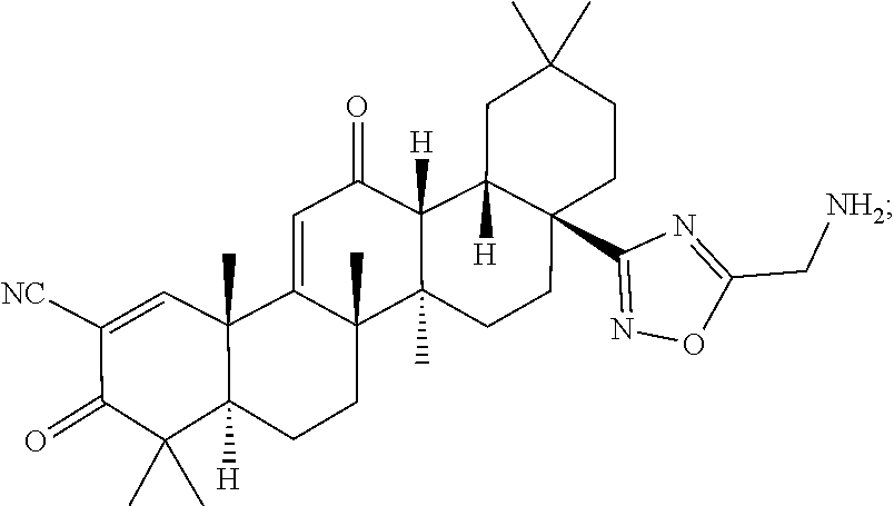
C(C1=NC(C23C([H])(C4([H])C(=O)C=C5C6(C)C([H])(CCC5(C)C4(C)CC2)C(C)(C)C(=O)C([NC])=C6)CC(C)(C)CC3)=NO1)[NH2]
